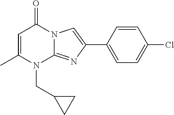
C1=C(C)N(CC2CC2)C2=NC(C3=CC=C(Cl)C=C3)=CN2C1=O
